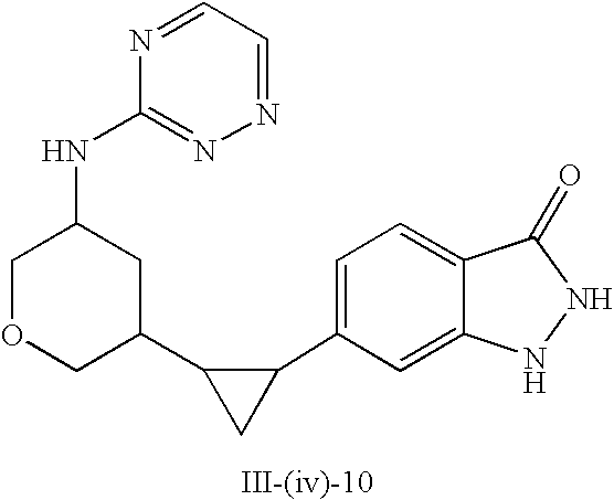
C1=C(C2C(C3CC(NC4=NN=CC=N4)COC3)C2)C=C2C(=C1)C(=O)NN2
